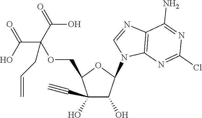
C1(C#C)(O)C(O)C(N2C=NC3=C2N=C(Cl)N=C3N)OC1COC(C(=O)O)(C(=O)O)CC=C
